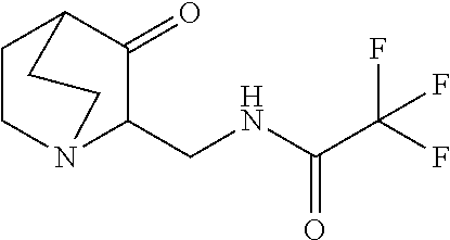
C1CN2C(CNC(C(F)(F)F)=O)C(=O)C1CC2
